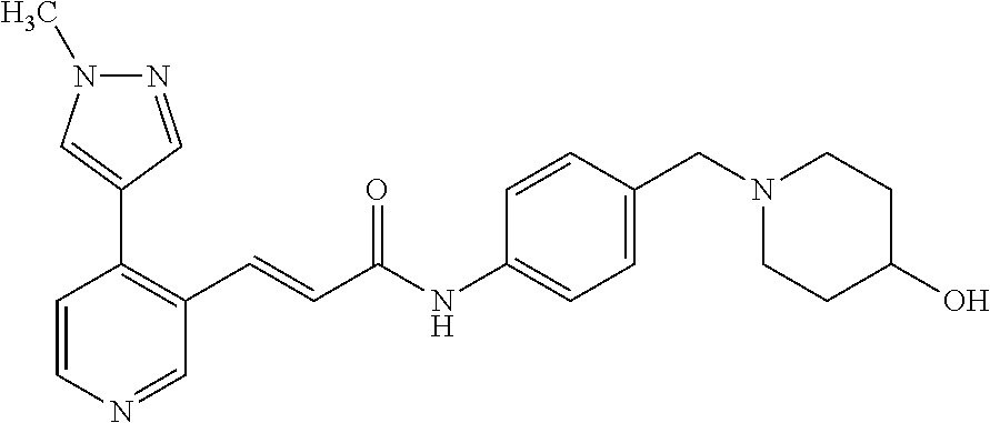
C1=CN=CC(C=CC(=O)NC2=CC=C(CN3CCC(O)CC3)C=C2)=C1C1=CN(C)N=C1
